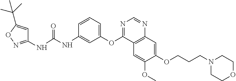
C1(NC(NC2=CC(OC3=NC=NC4=C3C=C(OC)C(OCCCN3CCOCC3)=C4)=CC=C2)=O)=NOC(C(C)(C)C)=C1
